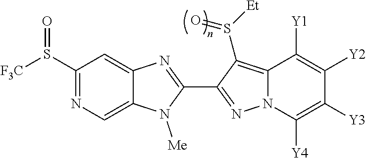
C12=CN=C(S([F3C])=O)C=C1N=C(C1=NN3C(=C1S([Et])=O)C([Y1])=C([Y2])C([Y3])=C3[Y4])N2[Me]
